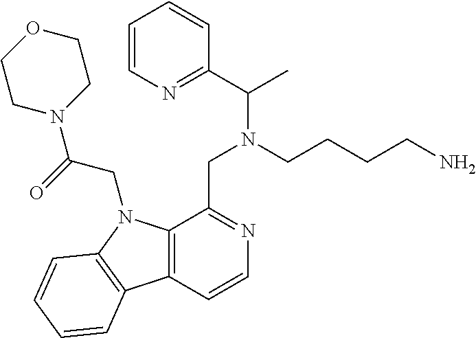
C1=CN=C(C(C)N(CCCCN)CC2=NC=CC3=C2N(CC(N2CCOCC2)=O)C2=C3C=CC=C2)C=C1
